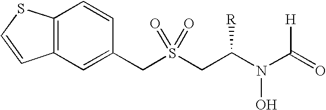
C12=C(C=C(CS(CC(N(O)C([H])=O)[R])(=O)=O)C=C1)C=CS2
